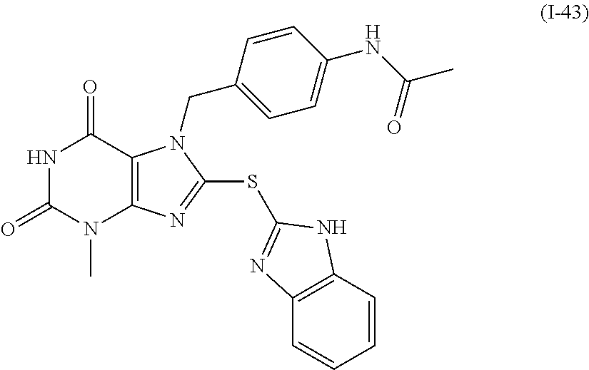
N1C(=O)N(C)C2=C(C1=O)N(CC1=CC=C(NC(C)=O)C=C1)C(SC1=NC3=C(C=CC=C3)N1)=N2
